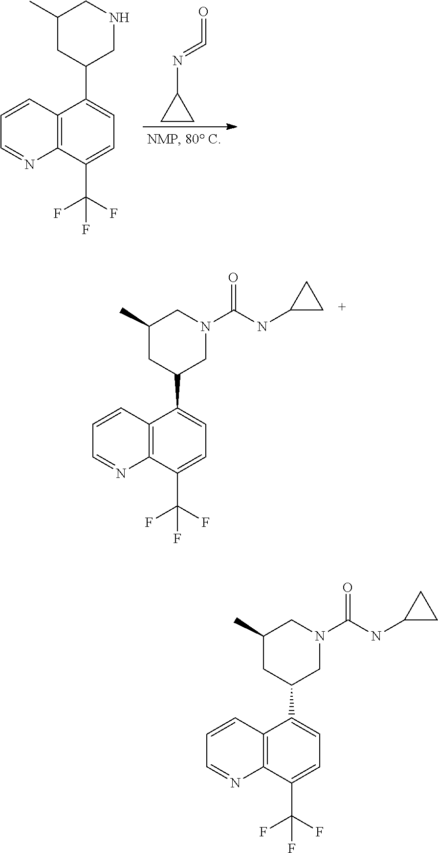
C1=CC2=C(N=C1)C(C(F)(F)F)=CC=C2C1CNCC(C)C1.N(C1CC1)=C=O.C1=CC2=C(N=C1)C(C(F)(F)F)=CC=C2C1CN(C(NC2CC2)=O)CC(C)C1.C1=CC2=C(N=C1)C(C(F)(F)F)=CC=C2C1CN(C(NC2CC2)=O)CC(C)C1
